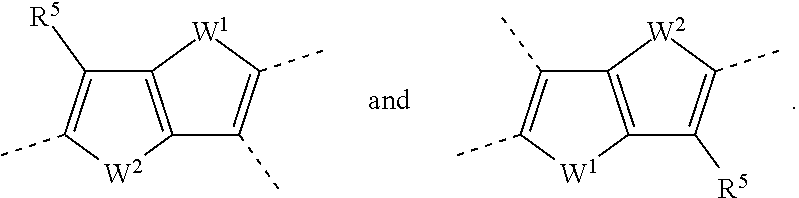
C1(C)=C(C)[W1]C2=C1[W2]C(C)=C2[R5].C1([R5])=C(C)[W2]C2=C1[W1]C(C)=C2C
